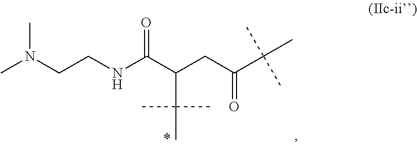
CN(CCNC(C(CC(C(C)(C)C)=O)C(C)(C)C)=O)C
